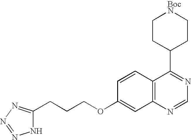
C12=C(C=CC(OCCCC3=NN=NN3)=C1)C(C1CC[BocN]CC1)=NC=N2
